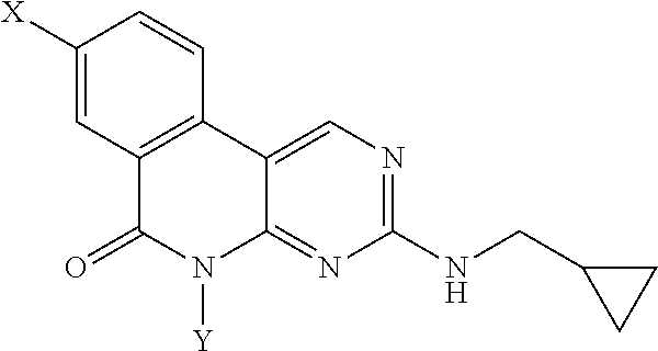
C1([X])=CC2=C(C=C1)C1=CN=C(NCC3CC3)N=C1N([Y])C2=O
